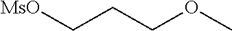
[MsO]CCCOC
